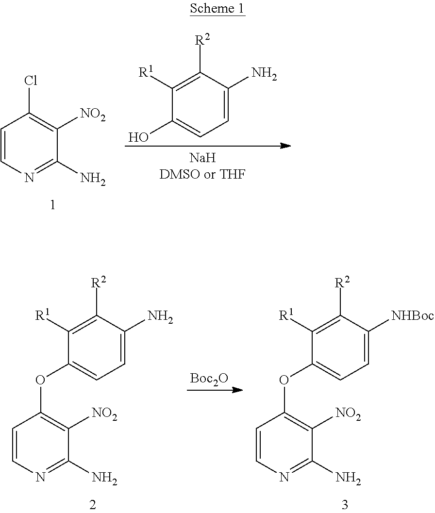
C1=CN=C(N)C([NO2])=C1Cl.C1([R1])=C([R2])C(N)=CC=C1O.C1=CN=C(N)C([NO2])=C1OC1=CC=C(N)C([R2])=C1[R1].C1=CN=C(N)C([NO2])=C1OC1=CC=C([NHBoc])C([R2])=C1[R1].[Boc2O]
